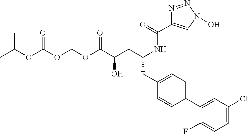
CC(OC(OCOC(C(CC(CC1=CC=C(C2=CC(Cl)=CC=C2F)C=C1)NC(=O)C1=CN(O)N=N1)O)=O)=O)C
